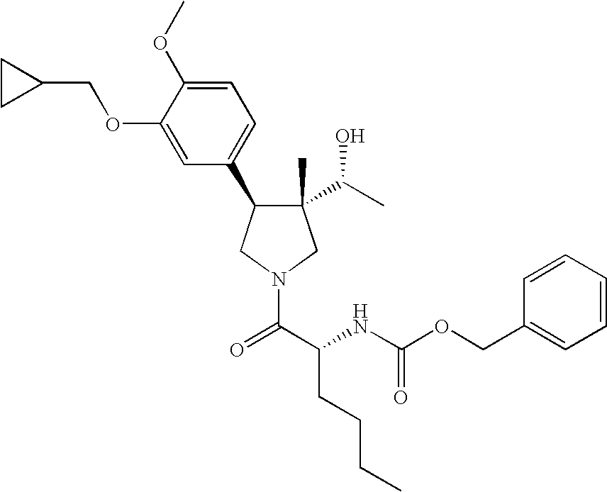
C1(C)(C(C)O)C(C2=CC=C(OC)C(OCC3CC3)=C2)CN(C(C(NC(OCC2=CC=CC=C2)=O)CCCC)=O)C1
